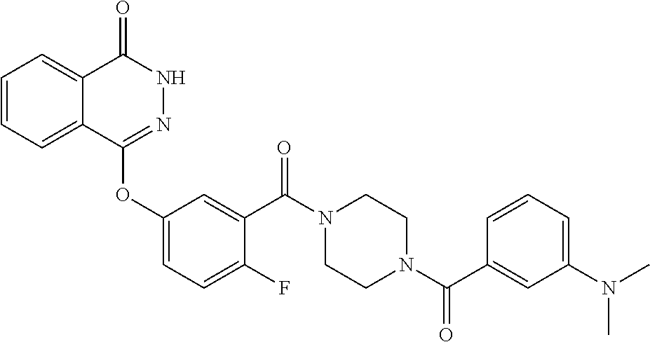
C1=CC=C2C(=C1)C(=O)NN=C2OC1=CC=C(F)C(C(N2CCN(C(C3=CC(N(C)C)=CC=C3)=O)CC2)=O)=C1
